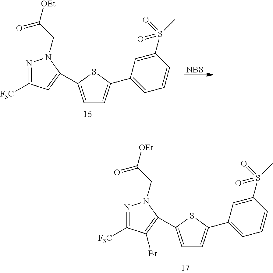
N1=C([F3C])C(Br)=C(C2=CC=C(C3=CC=CC(S(=O)(=O)C)=C3)S2)N1CC([OEt])=O.N1=C([F3C])C=C(C2=CC=C(C3=CC=CC(S(=O)(=O)C)=C3)S2)N1CC([OEt])=O.[NBS]
